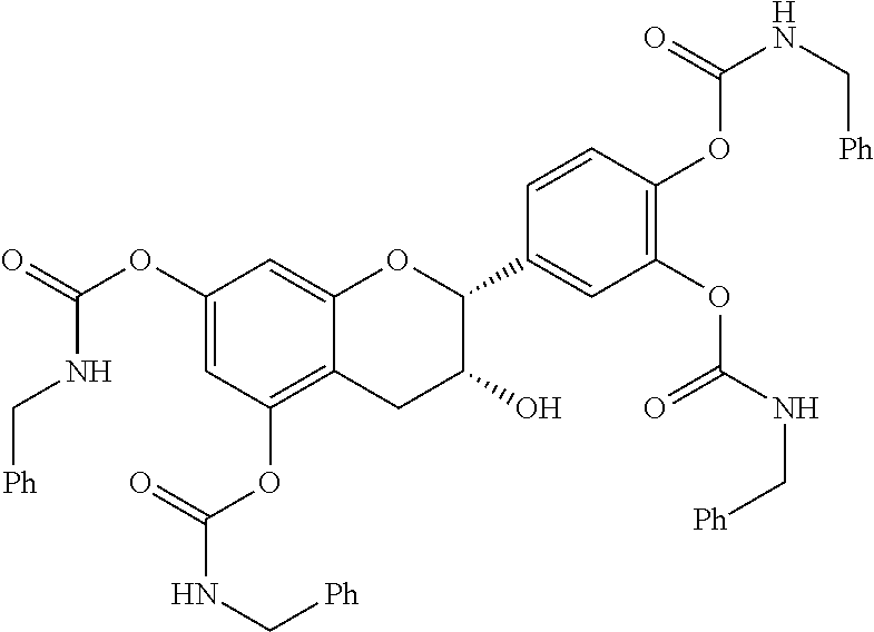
C1=C(OC(=O)NC[Ph])C=C2C(=C1OC(=O)NC[Ph])CC(O)C(C1=CC(OC(=O)NC[Ph])=C(OC(=O)NC[Ph])C=C1)O2
